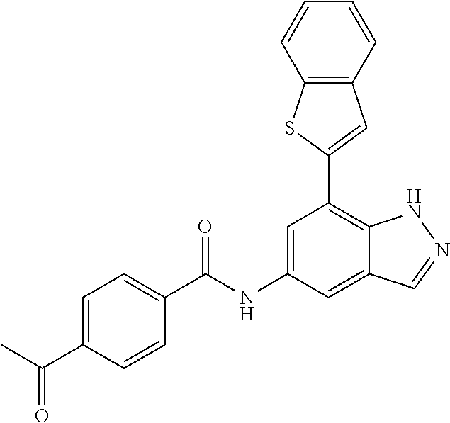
C12=C(C=CC=C1)C=C(C1=C3C(=CC(NC(=O)C4=CC=C(C(C)=O)C=C4)=C1)C=NN3)S2
